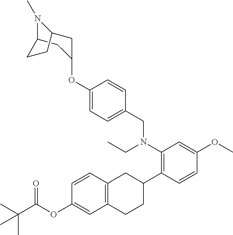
C1(OC2CC3N(C)C(C2)CC3)=CC=C(CN(CC)C2=C(C3CC4=C(CC3)C=C(OC(=O)C(C)(C)C)C=C4)C=CC(OC)=C2)C=C1
